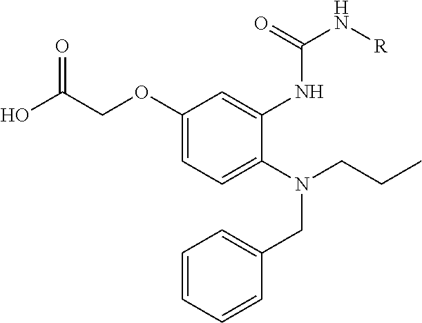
C1(OCC(O)=O)=CC=C(N(CCC)CC2=CC=CC=C2)C(NC(N[R])=O)=C1
